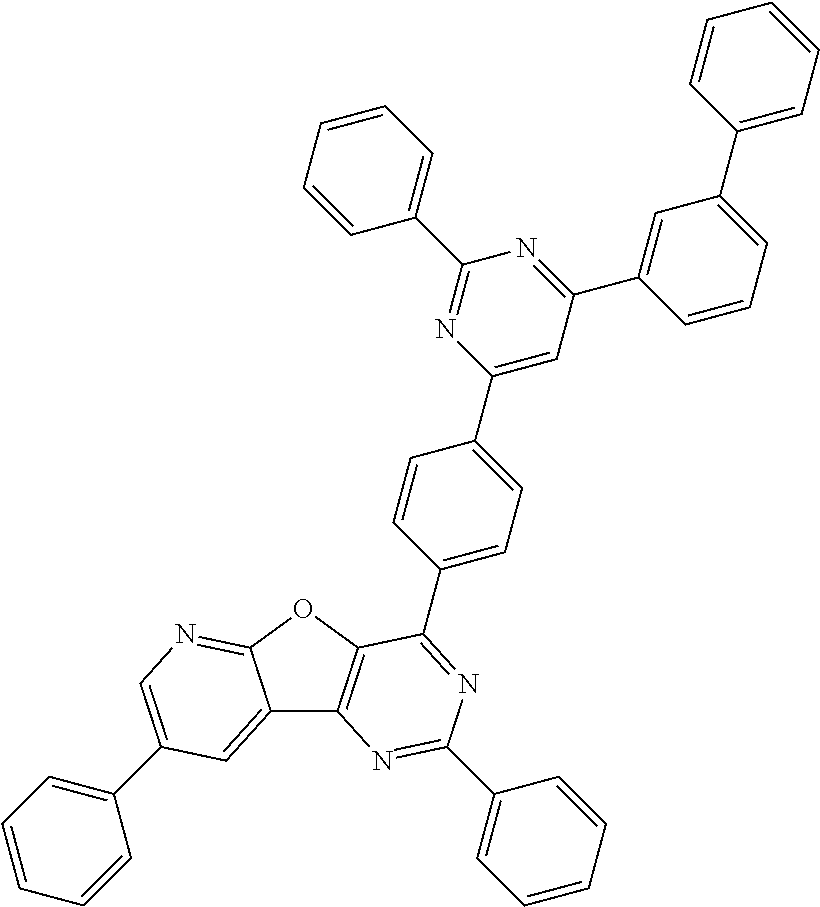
C12=CC(C3=CC=CC=C3)=CN=C1OC1=C2N=C(C2=CC=CC=C2)N=C1C1=CC=C(C2=CC(C3=CC(C4=CC=CC=C4)=CC=C3)=NC(C3=CC=CC=C3)=N2)C=C1
